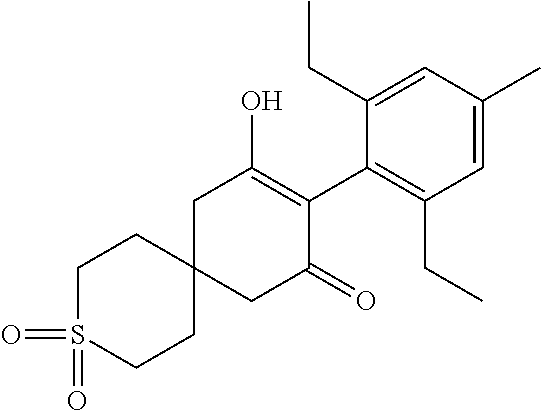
C12(CC(=O)C(C3=C(CC)C=C(C)C=C3CC)=C(O)C1)CCS(=O)(=O)CC2
